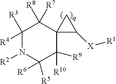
C1([R3])([R4])N([R2])C([R6])([R5])C([R10])([R9])C2(C1([R7])[R8])C([X][R1])C2
